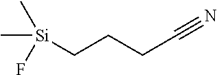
C[Si](CCCC#N)(C)F
